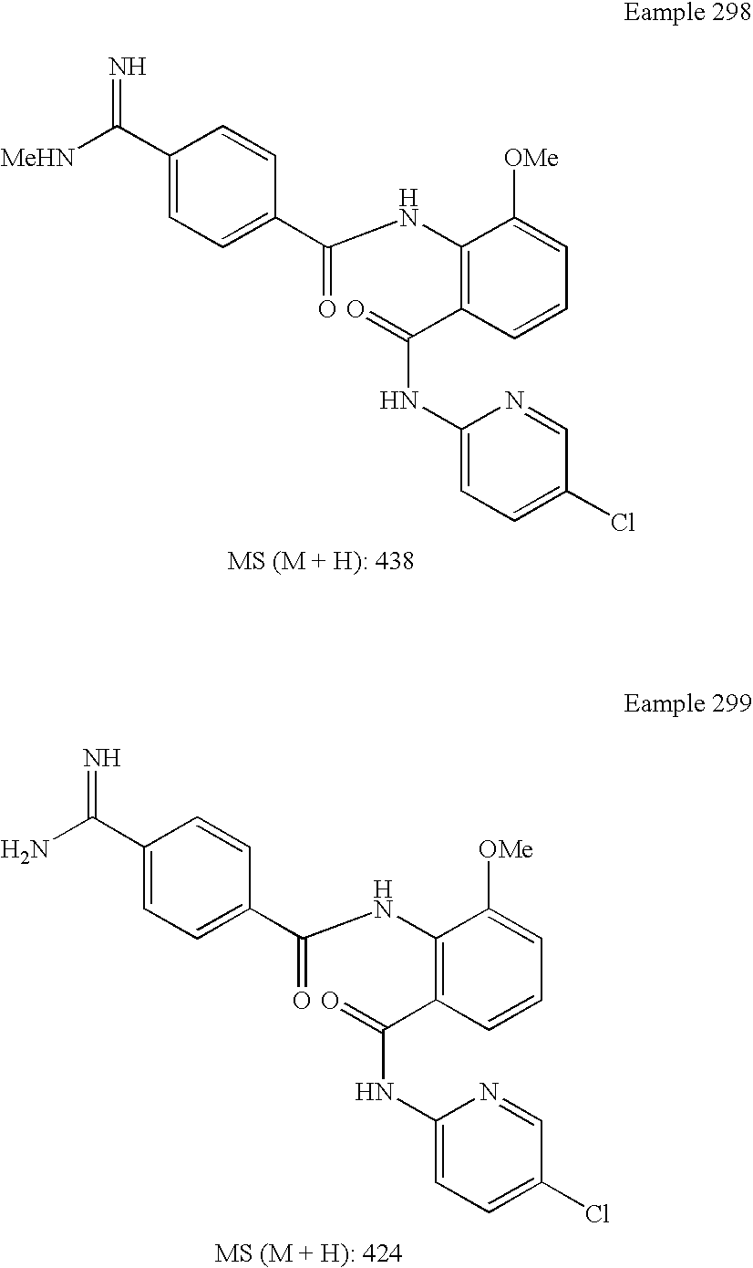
C1(C([MeHN])=N)=CC=C(C(NC2=C(C(NC3=CC=C(Cl)C=N3)=O)C=CC=C2[OMe])=O)C=C1.N=C(C1=CC=C(C(NC2=C(C(NC3=CC=C(Cl)C=N3)=O)C=CC=C2[OMe])=O)C=C1)N
